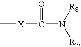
[X](C(N([R8])[R7])=O)C
